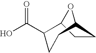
C12CCC(O1)CCC2C(O)=O
